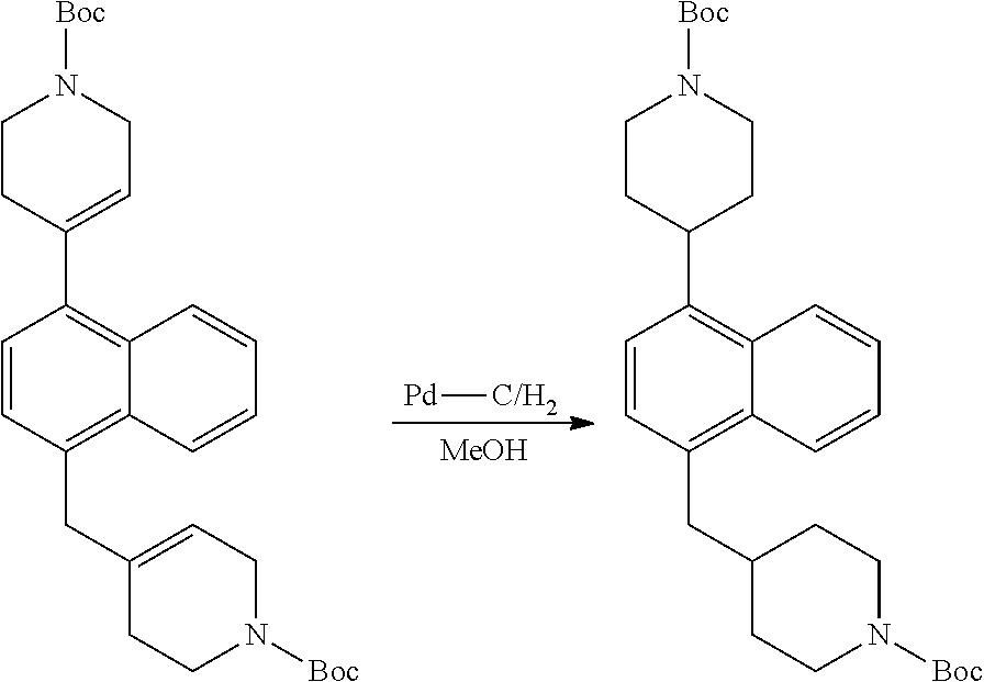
[Pd][C/H2].C1=CC(C2=CCN([Boc])CC2)=C2C(=C1CC1=CCN([Boc])CC1)C=CC=C2.C1=CC(C2CCN([Boc])CC2)=C2C(=C1CC1CCN([Boc])CC1)C=CC=C2.[MeOH]
